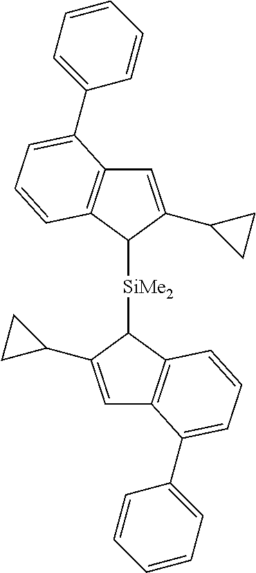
C1=C(C2CC2)C([SiMe2]C2C3=C(C=C2C2CC2)C(C2=CC=CC=C2)=CC=C3)C2=C1C(C1=CC=CC=C1)=CC=C2
